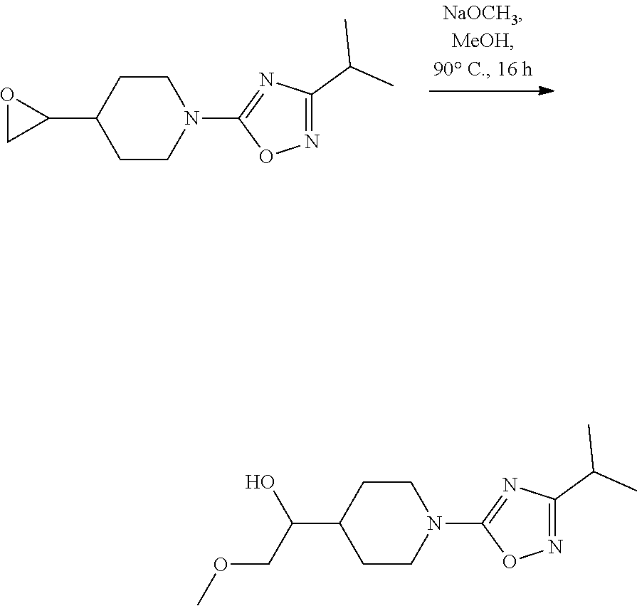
C1CN(C2=NC(C(C)C)=NO2)CCC1C1OC1.C1CN(C2=NC(C(C)C)=NO2)CCC1C(O)COC
